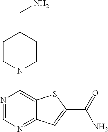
N1=CN=C2C(=C1N1CCC(CN)CC1)SC(C(=O)N)=C2
